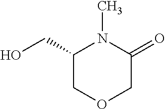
C1(CO)COCC(=O)N1C
